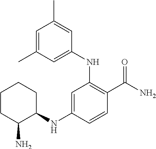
C1(NC2CCCCC2N)=CC(NC2=CC(C)=CC(C)=C2)=C(C(N)=O)C=C1
